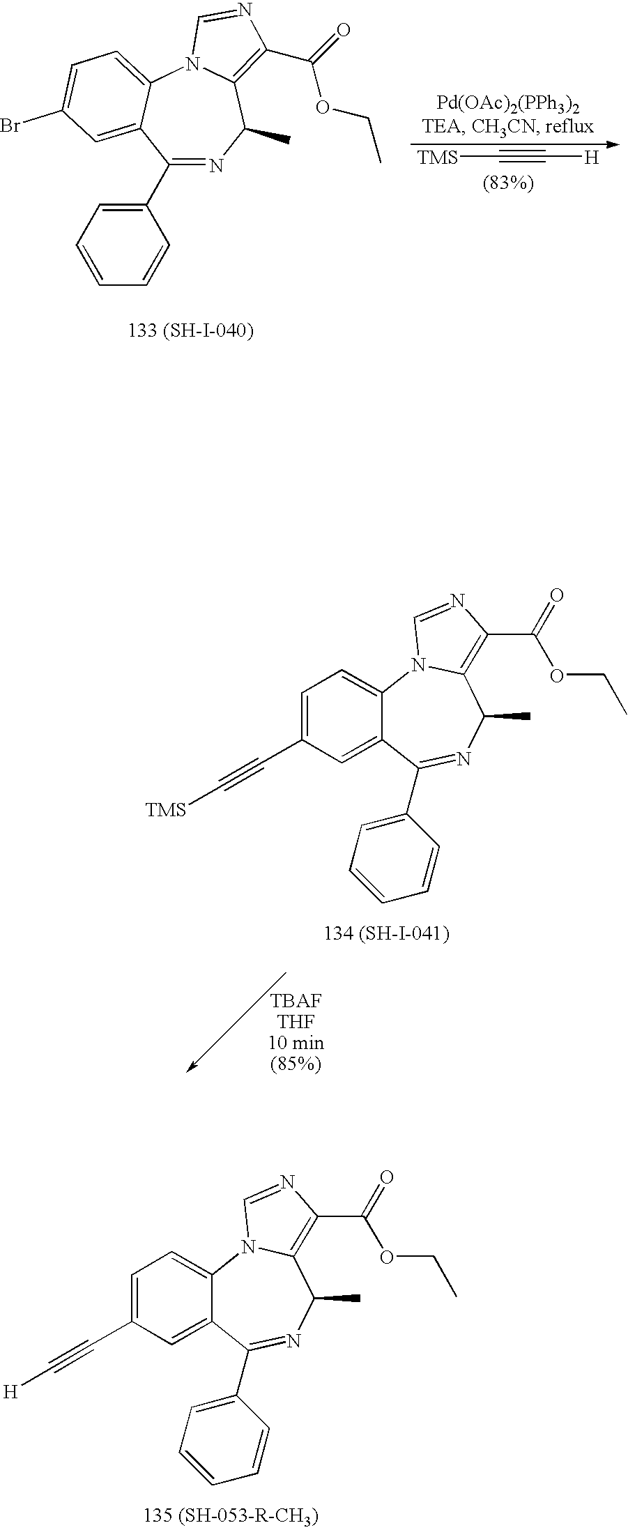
C12=CC=C(C#C[H])C=C1C(C1=CC=CC=C1)=NC(C)C1=C(C(=O)OCC)N=CN21.C1(C2=CC=CC=C2)=NC(C)C2=C(C(=O)OCC)N=CN2C2=CC=C(Br)C=C12.[TMS]C#C[H].C12=CC=C(C#C[TMS])C=C1C(C1=CC=CC=C1)=NC(C)C1=C(C(=O)OCC)N=CN21
